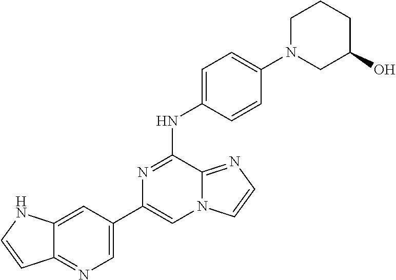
C1(C2=CN=C3C(=C2)NC=C3)=CN2C(=NC=C2)C(NC2=CC=C(N3CC(O)CCC3)C=C2)=N1
